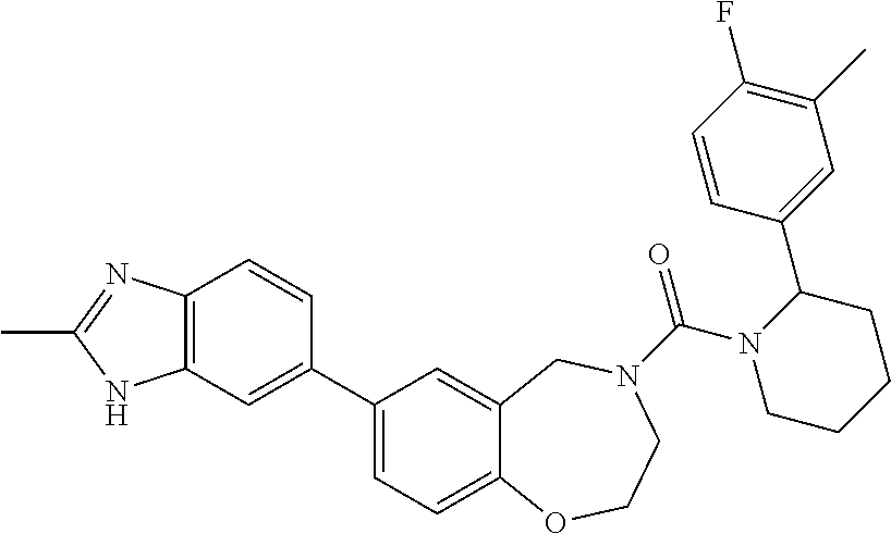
C1(C2=CC3=C(C=C2)N=C(C)N3)=CC=C2C(=C1)CN(C(N1CCCCC1C1=CC(C)=C(F)C=C1)=O)CCO2
